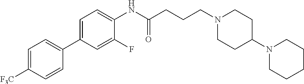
C1(C2=CC=C([F3C])C=C2)=CC=C(NC(CCCN2CCC(N3CCCCC3)CC2)=O)C(F)=C1
